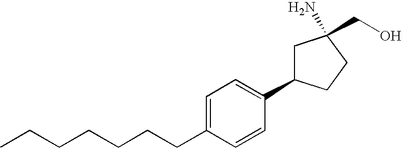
C1=C(CCCCCCC)C=CC(C2CC(CO)(N)CC2)=C1
